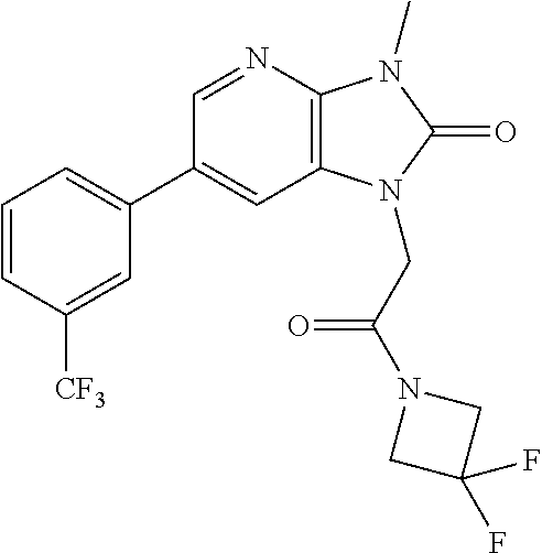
C1(C2=CC=CC([CF3])=C2)=CC2=C(N=C1)N(C)C(=O)N2CC(N1CC(F)(F)C1)=O
